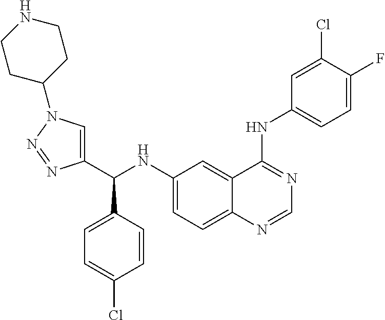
C1(NC(C2=CN(C3CCNCC3)N=N2)C2=CC=C(Cl)C=C2)=CC=C2C(=C1)C(NC1=CC=C(F)C(Cl)=C1)=NC=N2
